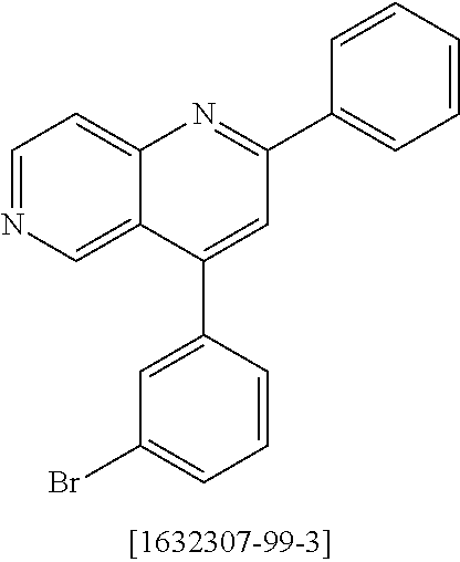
C12=CC=NC=C1C(C1=CC(Br)=CC=C1)=CC(C1=CC=CC=C1)=N2
